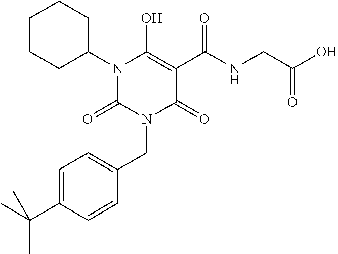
C1(N2C(=O)N(CC3=CC=C(C(C)(C)C)C=C3)C(=O)C(C(NCC(O)=O)=O)=C2O)CCCCC1
